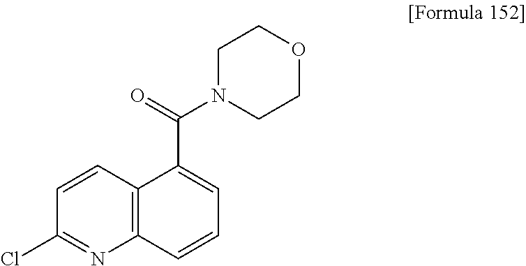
C12=C(C=CC(Cl)=N1)C(C(=O)N1CCOCC1)=CC=C2
